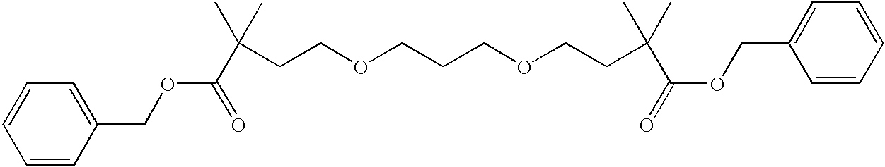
C1=CC(COC(C(CCOCCCOCCC(C(OCC2=CC=CC=C2)=O)(C)C)(C)C)=O)=CC=C1
